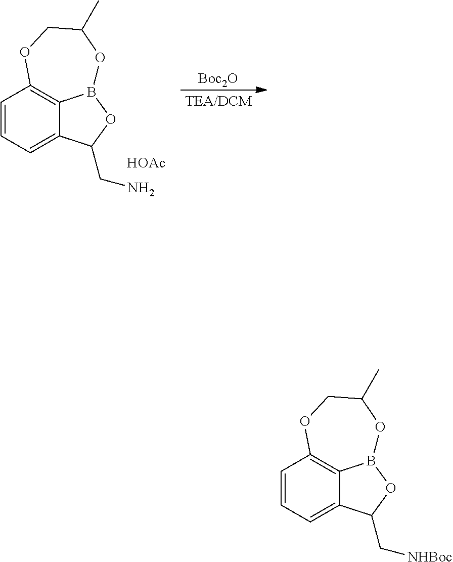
C1=CC=C2C3=C1OCC(C)OB3OC2C[NHBoc].C1=CC=C2C3=C1OCC(C)OB3OC2CN.[HOAc].[Boc2O]
